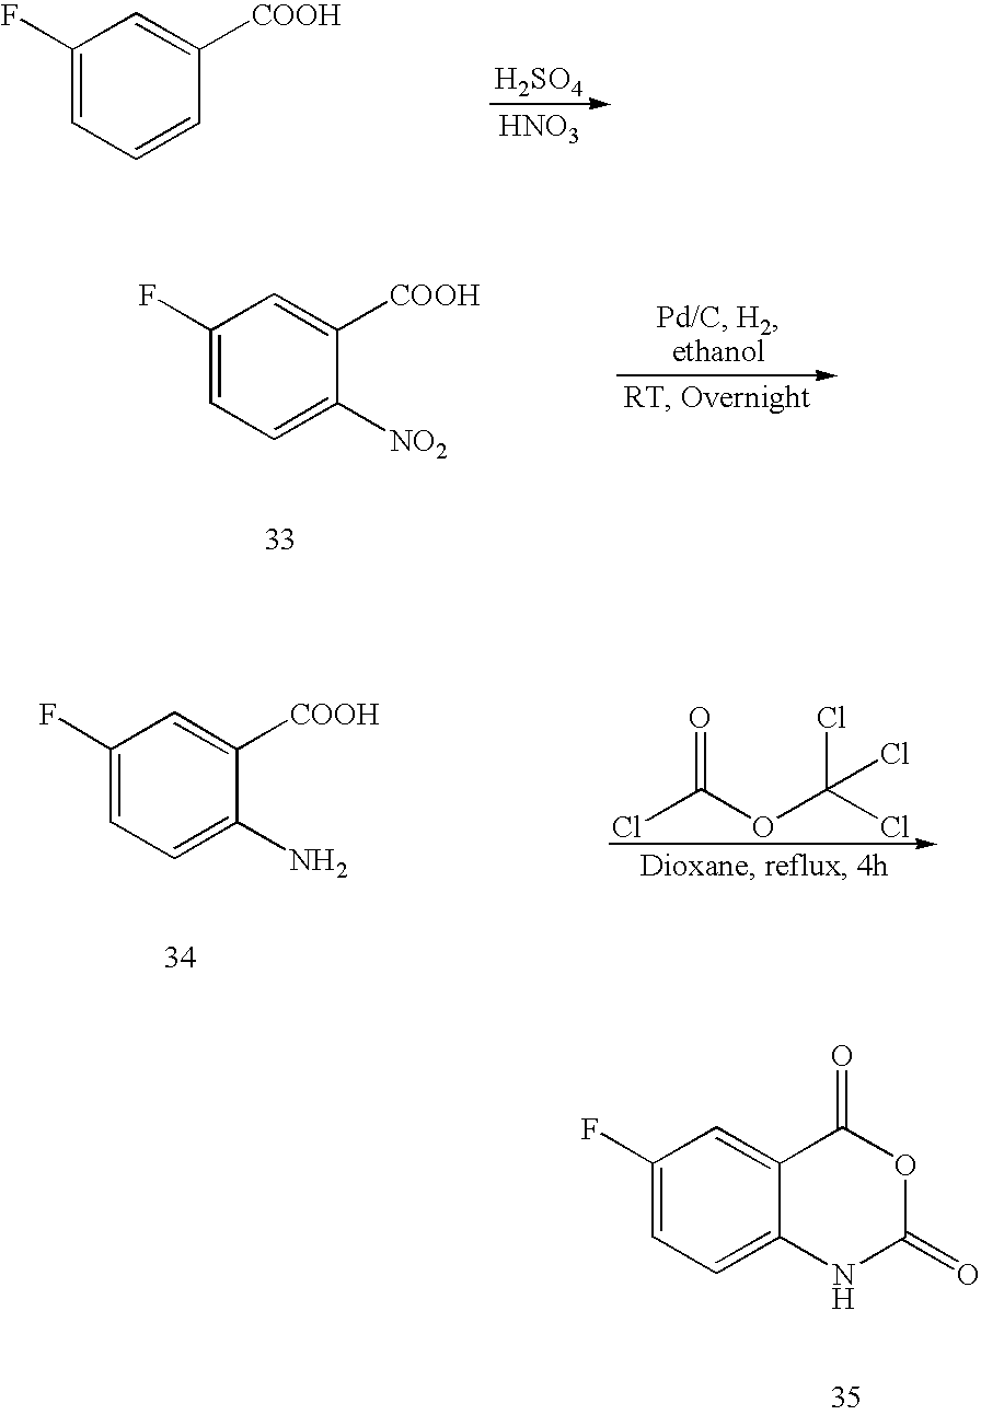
C1(F)=CC=CC([COOH])=C1.[H2SO4].[HNO3].C1(F)=CC=C([NO2])C([COOH])=C1.C1(F)=CC=C(N)C([COOH])=C1.ClC(OC(Cl)(Cl)Cl)=O.C1(F)=CC=C2C(=C1)C(=O)OC(=O)N2
